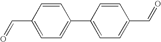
O=CC1=CC=C(C2=CC=C(C=O)C=C2)C=C1
